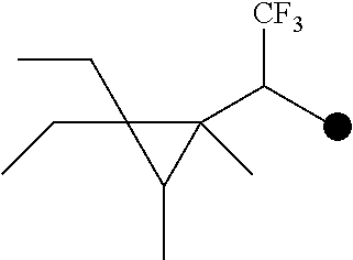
C(C1(CC)C(C(C)[CF3])(C)C1C)C
